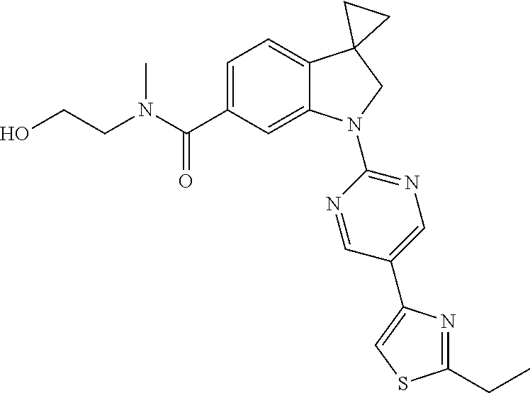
C(CN(C)C(C1=CC=C2C(=C1)N(C1=NC=C(C3=CSC(CC)=N3)C=N1)CC21CC1)=O)O
